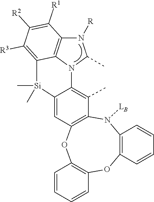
C12=C(N([LB])C3=C(OC4=C(O1)C=CC=C4)C=C1C(=C3C)N3C(C)N([R])C4=C3C(=C([R3])C([R2])=C4[R1])[Si]1(C)C)C=CC=C2
